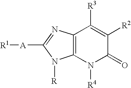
[R1][A]C1=NC2=C(N1[R])N([R4])C(=O)C([R2])=C2[R3]
